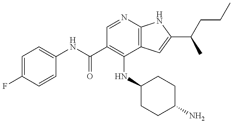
C1=C(F)C=CC(NC(C2=C(NC3CCC(N)CC3)C3=C(N=C2)NC(C(CCC)C)=C3)=O)=C1
